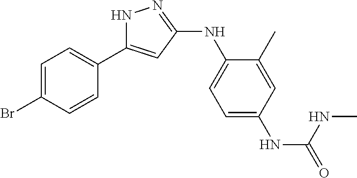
N1C(C2=CC=C(Br)C=C2)=CC(NC2=CC=C(NC(=O)NC)C=C2C)=N1
